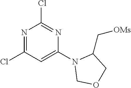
N1=C(Cl)C=C(N2COCC2C[OMs])N=C1Cl
